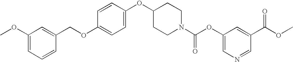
C1=CC(OC2CCN(C(OC3=CN=CC(C(OC)=O)=C3)=O)CC2)=CC=C1OCC1=CC(OC)=CC=C1
